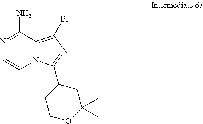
N1=C(N)C2=C(Br)N=C(C3CCOC(C)(C)C3)N2C=C1
